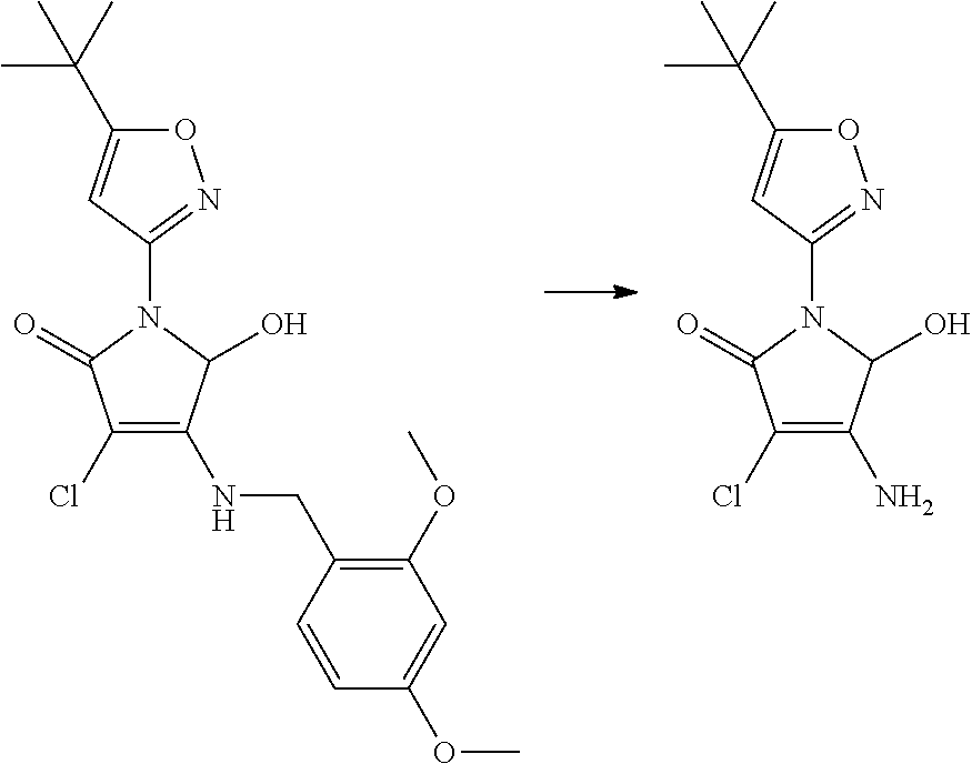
O1C(C(C)(C)C)=CC(N2C(O)C(NCC3=C(OC)C=C(OC)C=C3)=C(Cl)C2=O)=N1.O1C(C(C)(C)C)=CC(N2C(O)C(N)=C(Cl)C2=O)=N1
